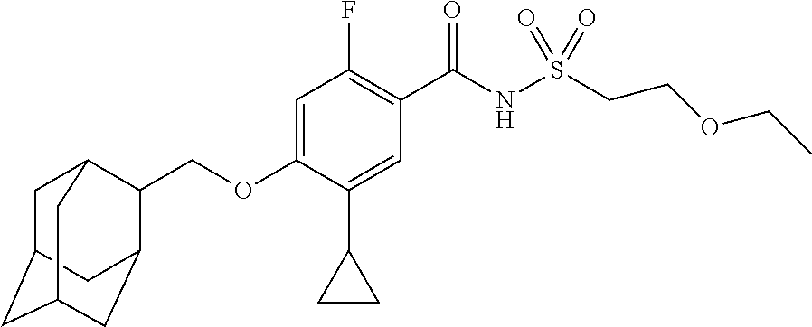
C1=C(OCC2C3CC4CC(CC2C4)C3)C(C2CC2)=CC(C(NS(CCOCC)(=O)=O)=O)=C1F
